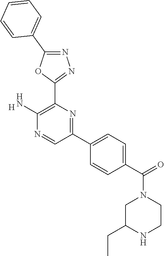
[H].C1(N)=C(C2=NN=C(C3=CC=CC=C3)O2)N=C(C2=CC=C(C(=O)N3CC(CC)NCC3)C=C2)C=N1
